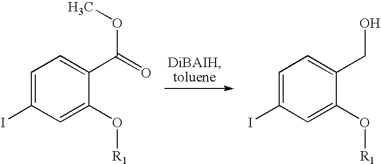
C1=C(I)C=C(O[R1])C(C(OC)=O)=C1.C1=C(I)C=C(O[R1])C(CO)=C1
